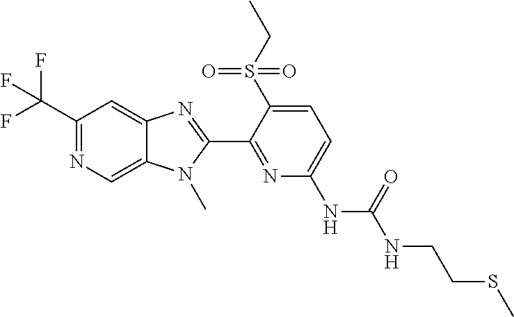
C1(C(F)(F)F)=NC=C2C(=C1)N=C(C1=NC(NC(NCCSC)=O)=CC=C1S(CC)(=O)=O)N2C
